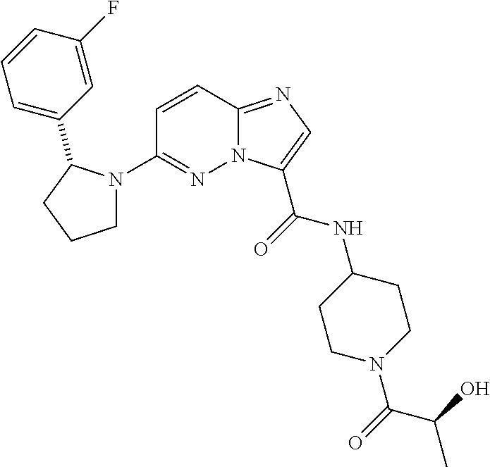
N12C(=NC=C1C(=O)NC1CCN(C(=O)C(O)C)CC1)C=CC(N1CCCC1C1=CC=CC(F)=C1)=N2
